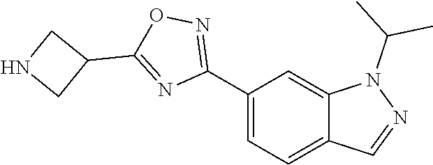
C12=CC(C3=NOC(C4CNC4)=N3)=CC=C1C=NN2C(C)C
